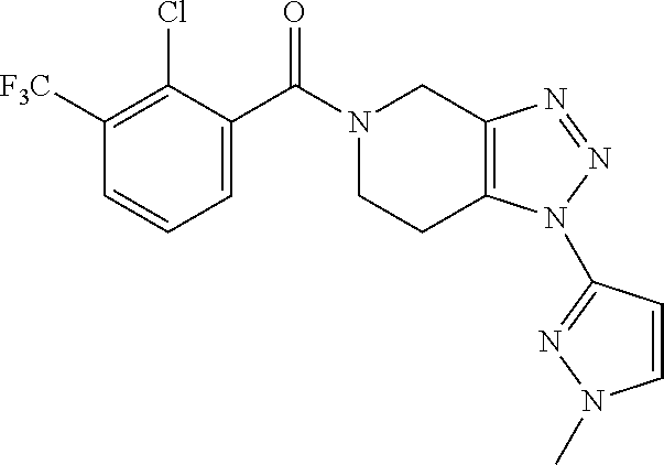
N1(C(C2=CC=CC([F3C])=C2Cl)=O)CCC2=C(C1)N=NN2C1=NN(C)C=C1
